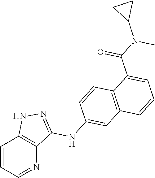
C1=CC=NC2=C1NN=C2NC1=CC2=C(C=C1)C(C(N(C1CC1)C)=O)=CC=C2
